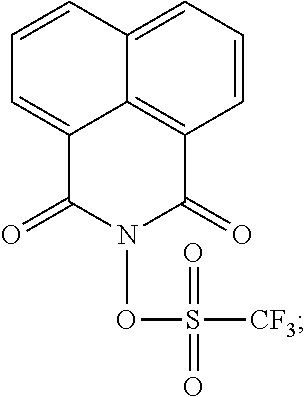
C12=CC=CC3=C1C(=CC=C2)C(=O)N(OS(=O)(=O)[CF3])C3=O
